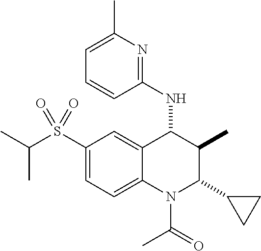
C1(S(C(C)C)(=O)=O)=CC=C2C(=C1)C(NC1=NC(C)=CC=C1)C(C)C(C1CC1)N2C(=O)C
